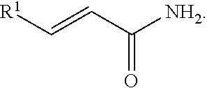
C(C=C[R1])([NH2])=O
